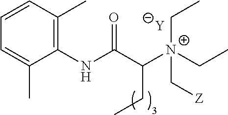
[Y].C1=C(C)C(NC(C([N+](C[Z])(CC)CC)CC)=O)=C(C)C=C1
